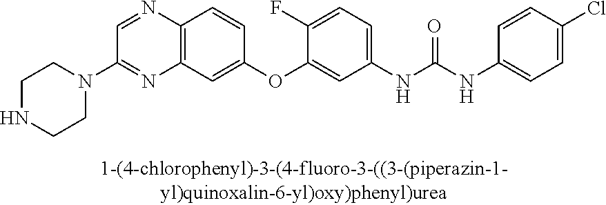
C12=C(C=C(OC3=CC(NC(NC4=CC=C(Cl)C=C4)=O)=CC=C3F)C=C1)N=C(N1CCNCC1)C=N2
